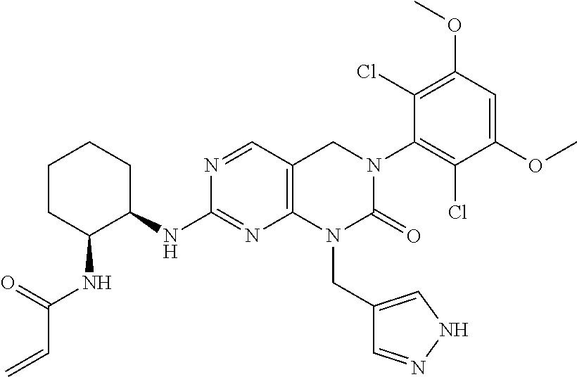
C12=C(C=NC(NC3CCCCC3NC(C=C)=O)=N1)CN(C1=C(Cl)C(OC)=CC(OC)=C1Cl)C(=O)N2CC1=CNN=C1
